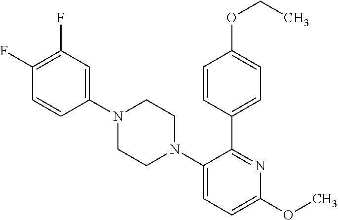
C1=CC(F)=C(F)C=C1N1CCN(C2=CC=C(OC)N=C2C2=CC=C(OCC)C=C2)CC1
